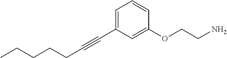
C1=C(C#CCCCCC)C=C(OCCN)C=C1
